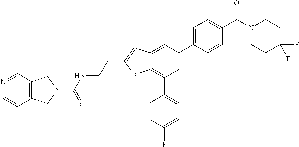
C12=C(C=NC=C1)CN(C(NCCC1=CC3=CC(C4=CC=C(C(N5CCC(F)(F)CC5)=O)C=C4)=CC(C4=CC=C(F)C=C4)=C3O1)=O)C2
